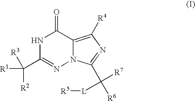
N1C(C([R1])([R3])[R2])=NN2C(=C([R4])N=C2C([R6])([R7])[L][R5])C1=O
